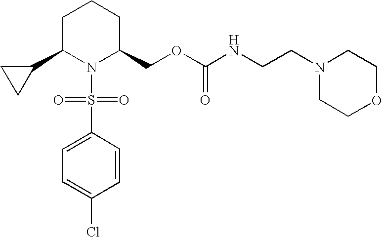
C1C(C2CC2)N(S(C2=CC=C(Cl)C=C2)(=O)=O)C(COC(NCCN2CCOCC2)=O)CC1
